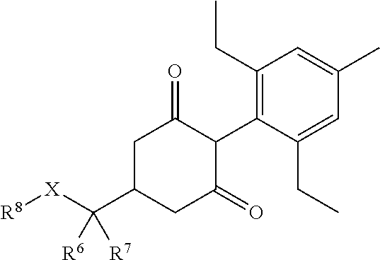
C1(C([X][R8])([R6])[R7])CC(=O)C(C2=C(CC)C=C(C)C=C2CC)C(=O)C1
